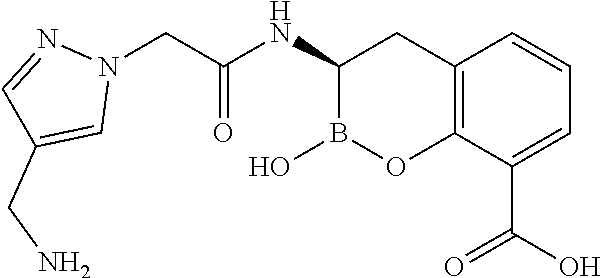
C12=C(C(C(O)=O)=CC=C1)OB(O)C(NC(=O)CN1N=CC(CN)=C1)C2
